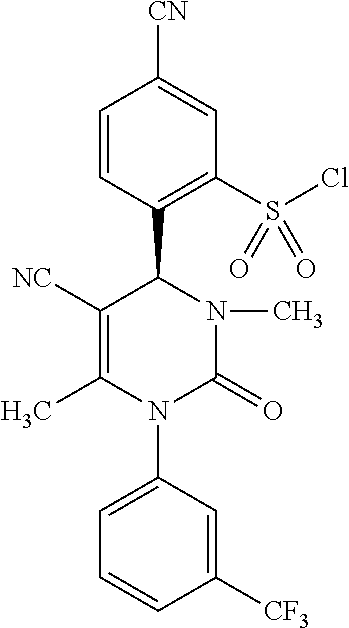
C1([CF3])=CC(N2C(=O)N(C)C(C3=C(S(Cl)(=O)=O)C=C([CN])C=C3)C([NC])=C2C)=CC=C1
